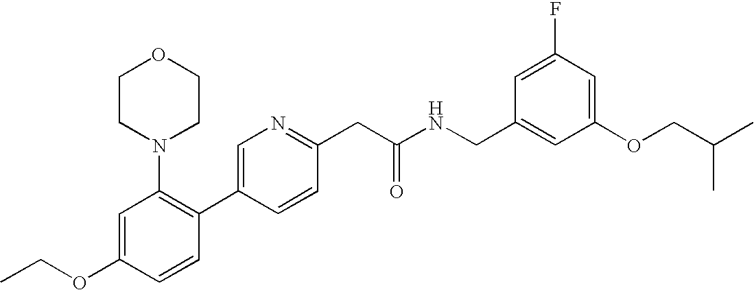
C1(OCC)=CC(N2CCOCC2)=C(C2=CN=C(CC(NCC3=CC(OCC(C)C)=CC(F)=C3)=O)C=C2)C=C1
